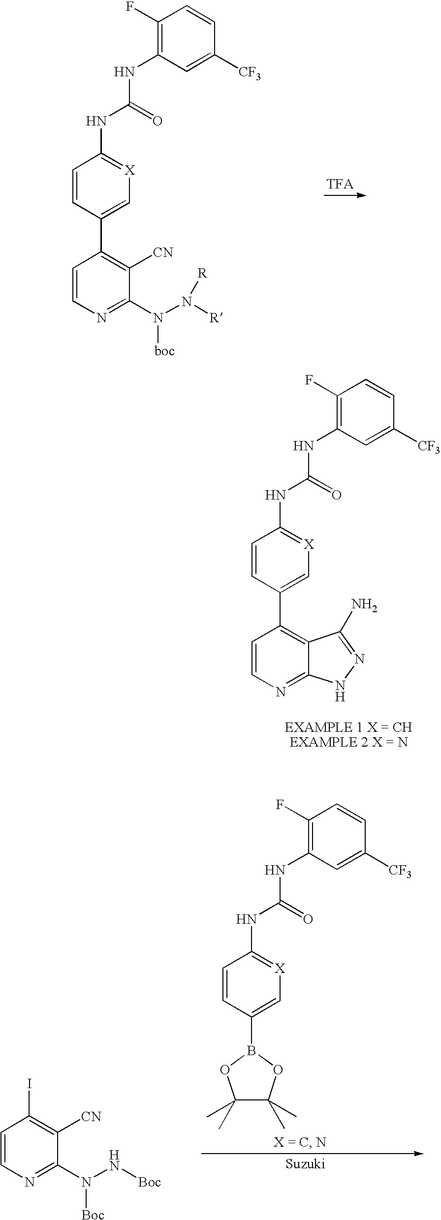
C1(C2=C[X]=C(NC(=O)NC3=C(F)C=CC([CF3])=C3)C=C2)=C([CN])C(N([boc])N([R])[R])=NC=C1.C1(C2=C[X]=C(NC(=O)NC3=C(F)C=CC([CF3])=C3)C=C2)=C2C(=NC=C1)NN=C2N.C1=CN=C(N([Boc])N[Boc])C([CN])=C1I.C1(C)(C)C(C)(C)OB(C2=C[X]=C(NC(=O)NC3=C(F)C=CC([CF3])=C3)C=C2)O1
